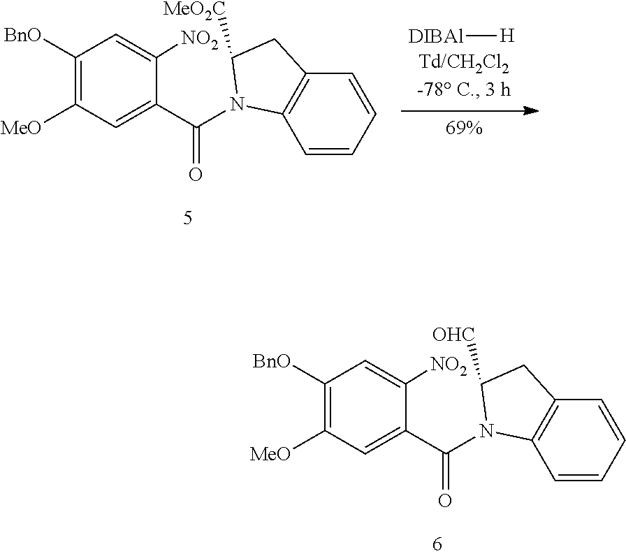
C1=CC=CC2=C1N(C(C1=CC([MeO])=C([BnO])C=C1[NO2])=O)C([OHC])C2.C1=CC=CC2=C1N(C(C1=CC([MeO])=C([BnO])C=C1[NO2])=O)C([MeO2C])C2.[DIBAl][H]
